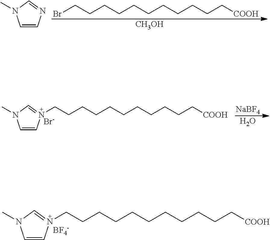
BrCCCCCCCCCCC[COOH].[CH3OH].C1=CN=CN1C.C1=CN(CCCCCCCCCCC[COOH])=CN1C.[BF4-].C1=CN(CCCCCCCCCCC[COOH])=CN1C.[Br-].[NaBF4].O
